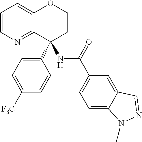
C1=CN=C2C(=C1)OCCC2(C1=CC=C([F3C])C=C1)NC(C1=CC=C2C(=C1)C=NN2C)=O
